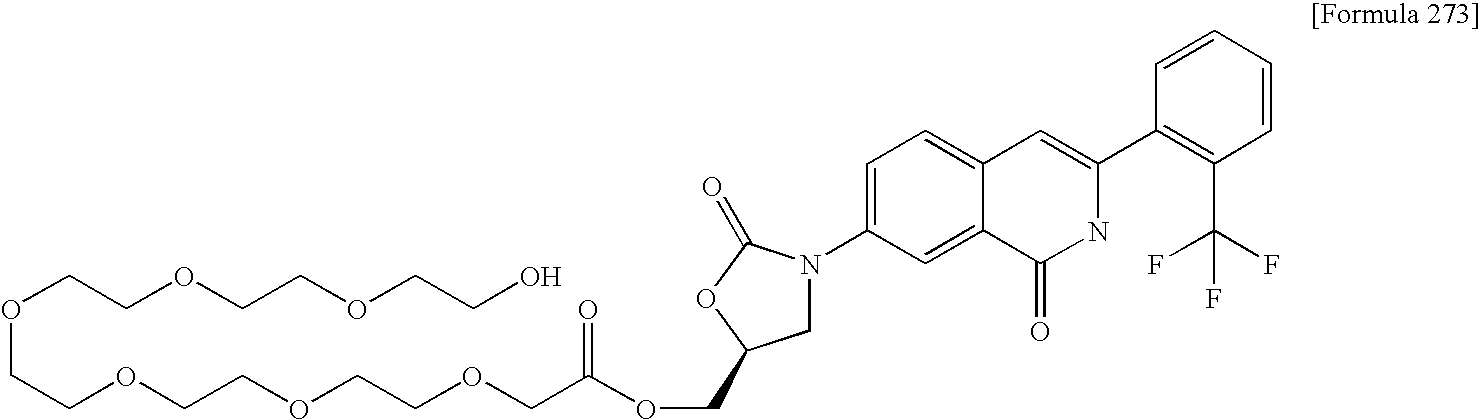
C1=CC=CC(C2=CC3=CC=C(N4CC(COC(COCCOCCOCCOCCOCCOCCO)=O)OC4=O)C=C3C(=O)N2)=C1C(F)(F)F
